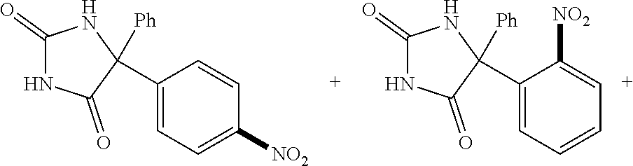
C1(=O)NC(=O)C(C2=CC=C([NO2])C=C2)([Ph])N1.C1(=O)NC(=O)C(C2=CC=CC=C2[NO2])([Ph])N1
